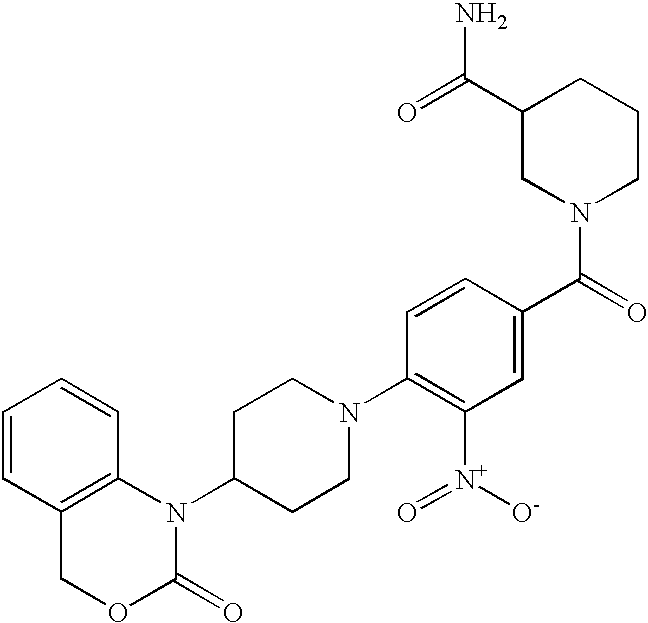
C1=CC2=C(C=C1)N(C1CCN(C3=C([N+](=O)[O-])C=C(C(=O)N4CCCC(C(=O)N)C4)C=C3)CC1)C(=O)OC2
